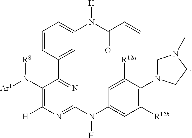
C1=C(N([H])C2=NC([H])=C(N([Ar1])[R8])C(C3=CC(N(C(C=C)=O)[H])=CC=C3)=N2)C=C([R12a])C(N2CN(C)CC2)=C1[R12b]
